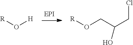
O([H])[R].O(CC(CCl)O)[R]
